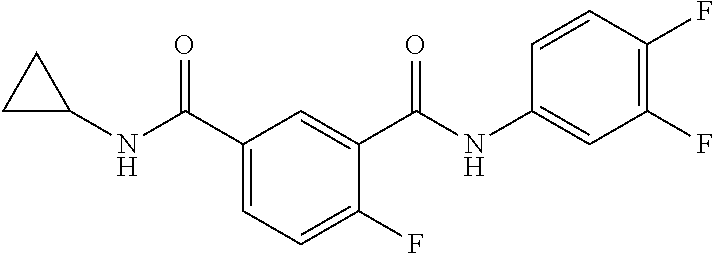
C1C(NC(C2=CC=C(F)C(C(NC3=CC(F)=C(F)C=C3)=O)=C2)=O)C1
